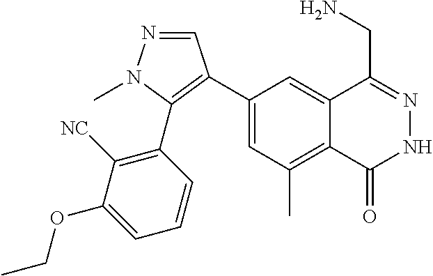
C1(C2=C(C3=C([NC])C(OCC)=CC=C3)N(C)N=C2)=CC(C)=C2C(=C1)C(CN)=NNC2=O
